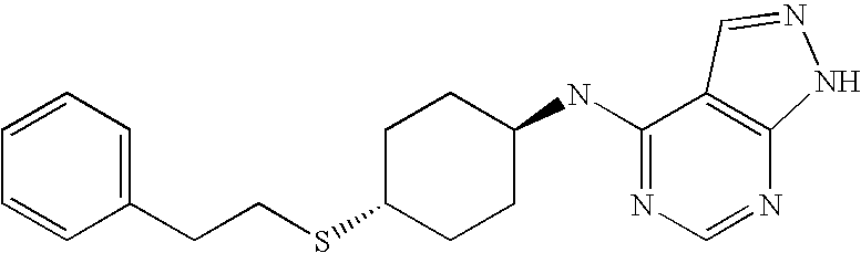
C1=CC=C(CCSC2CCC(NC3=NC=NC4=C3C=NN4)CC2)C=C1
